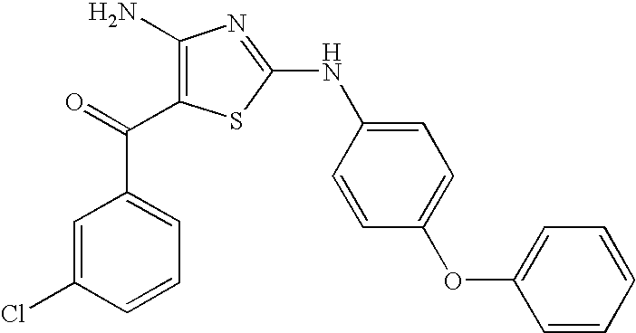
C1=C(Cl)C=CC=C1C(=O)C1=C(N)N=C(NC2=CC=C(OC3=CC=CC=C3)C=C2)S1
